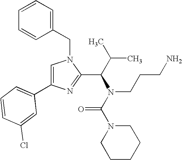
C1=CC=C(CN2C=C(C3=CC=CC(Cl)=C3)N=C2C(C(C)C)N(CCCN)C(N2CCCCC2)=O)C=C1
